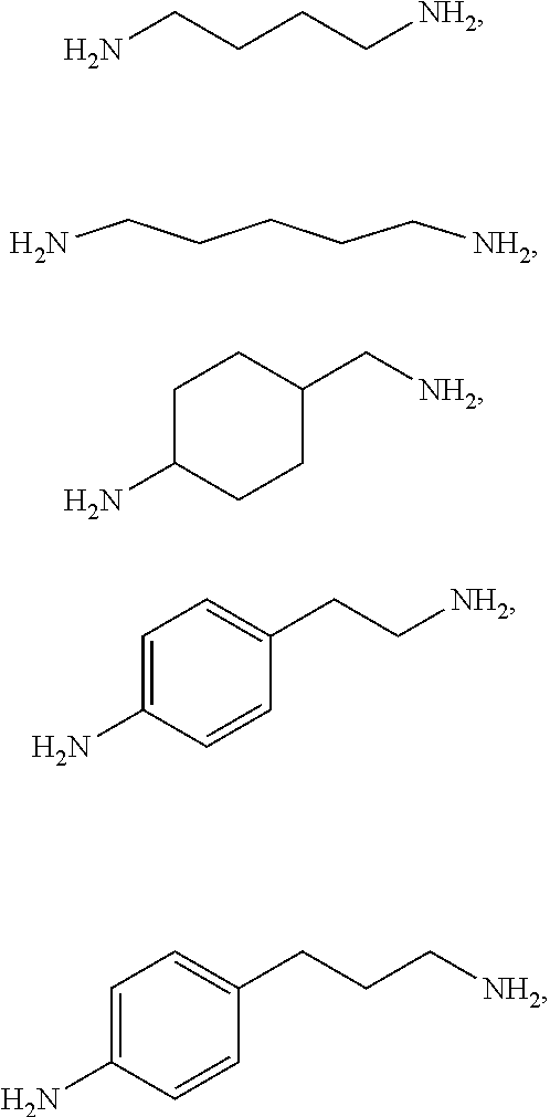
NCCCC[NH2].NCCCCC[NH2].C1C(N)CCC(C[NH2])C1.C1=C(N)C=CC(CC[NH2])=C1.C1=C(N)C=CC(CCC[NH2])=C1
